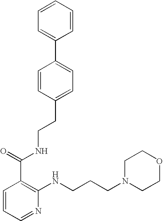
C1=CC=NC(NCCCN2CCOCC2)=C1C(=O)NCCC1=CC=C(C2=CC=CC=C2)C=C1
